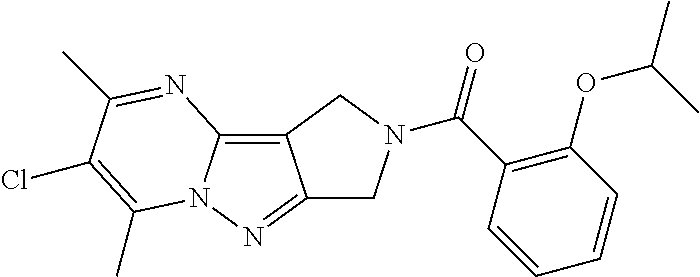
C12=C3N(N=C1CN(C(C1=C(OC(C)C)C=CC=C1)=O)C2)C(C)=C(Cl)C(C)=N3
